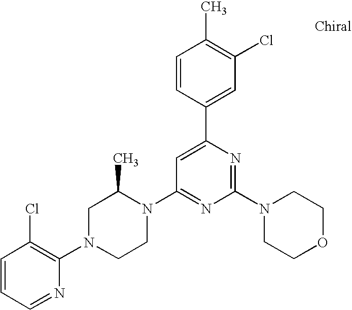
C1=CC=NC(N2CCN(C3=NC(N4CCOCC4)=NC(C4=CC(Cl)=C(C)C=C4)=C3)C(C)C2)=C1Cl
